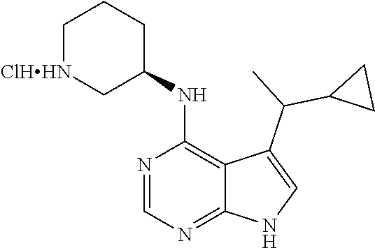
C1[ClHHN]CC(NC2=C3C(=NC=N2)NC=C3C(C)C2CC2)CC1
